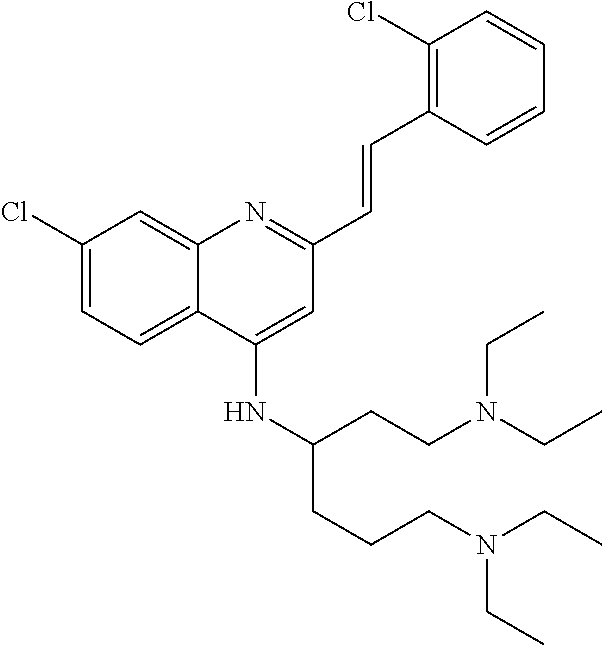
C1(Cl)=CC=C2C(=C1)N=C(C=CC1=C(Cl)C=CC=C1)C=C2NC(CCCN(CC)CC)CCN(CC)CC
